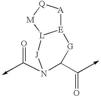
C(N1C(C=O)[G][E]2[A][Q][M][L]2[J]1)=O
